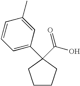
C1=C(C)C=CC=C1C1(C(=O)O)CCCC1
